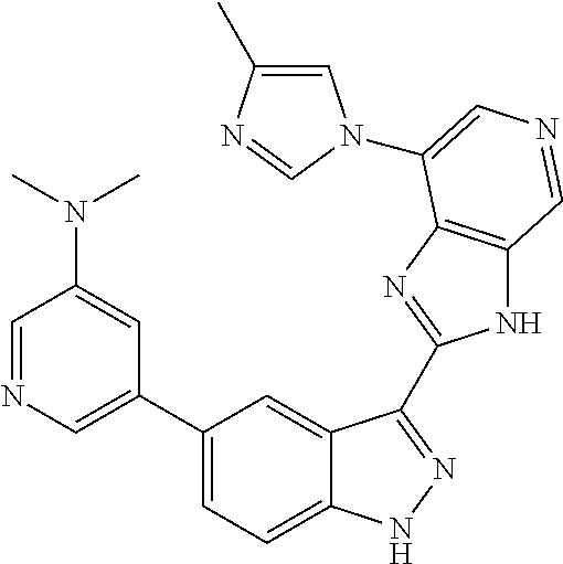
C1(C2=CN=CC(N(C)C)=C2)=CC=C2C(=C1)C(C1=NC3=C(N1)C=NC=C3N1C=C(C)N=C1)=NN2
